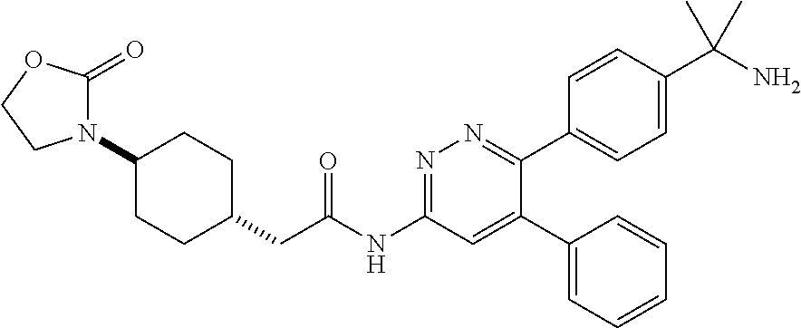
C1(N2CCOC2=O)CCC(CC(NC2=NN=C(C3=CC=C(C(N)(C)C)C=C3)C(C3=CC=CC=C3)=C2)=O)CC1
